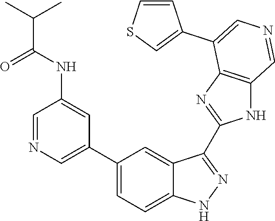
C1(C2=CN=CC(NC(C(C)C)=O)=C2)=CC=C2C(=C1)C(C1=NC3=C(N1)C=NC=C3C1=CSC=C1)=NN2
